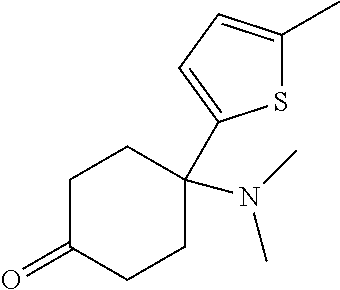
C1C(=O)CCC(C2=CC=C(C)S2)(N(C)C)C1
